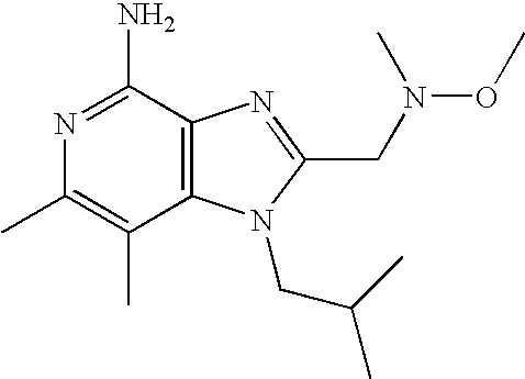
N1=C(N)C2=C(C(C)=C1C)N(CC(C)C)C(CN(OC)C)=N2
